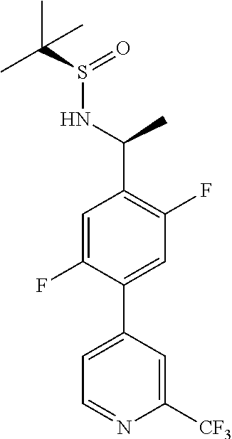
C1([CF3])=CC(C2=CC(F)=C(C(NS(C(C)(C)C)=O)C)C=C2F)=CC=N1
